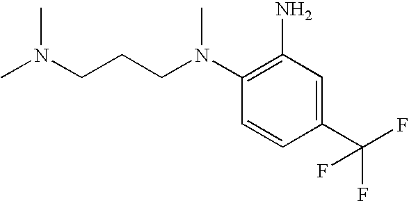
C1(N)=C(N(CCCN(C)C)C)C=CC(C(F)(F)F)=C1
